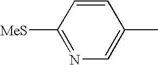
C1=CC([MeS])=NC=C1C
